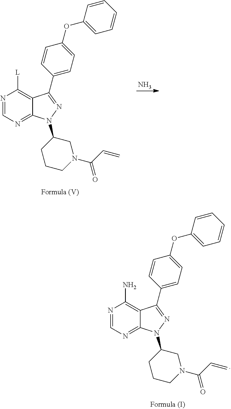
N1=CN=C2C(=C1N)C(C1=CC=C(OC3=CC=CC=C3)C=C1)=NN2C1CCCN(C(C=C)=O)C1.N.N1=CN=C2C(=C1[L])C(C1=CC=C(OC3=CC=CC=C3)C=C1)=NN2C1CCCN(C(C=C)=O)C1
